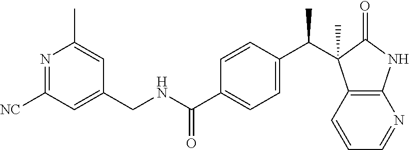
N1=C([NC])C=C(CNC(C2=CC=C(C(C3(C)C4=C(NC3=O)N=CC=C4)C)C=C2)=O)C=C1C
